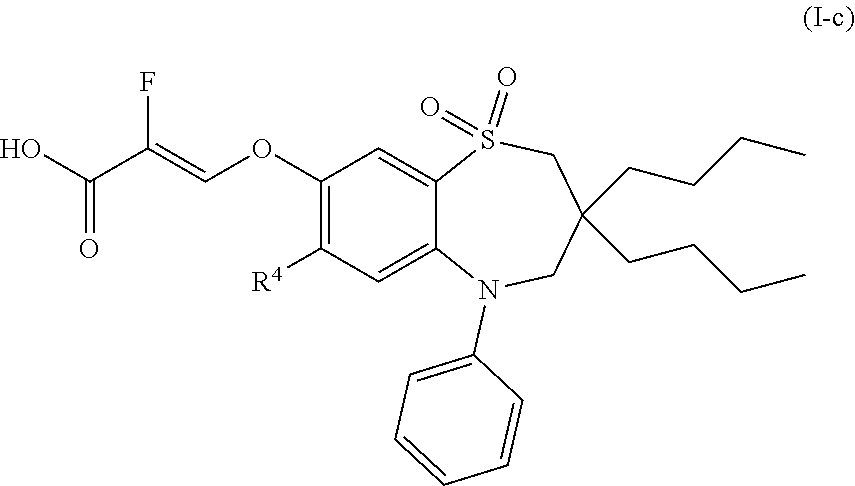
O=S1(=O)C2=CC(OC=C(C(O)=O)F)=C([R4])C=C2N(C2=CC=CC=C2)CC(CCCC)(CCCC)C1
